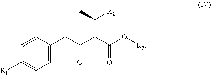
C1=C(CC(C(C(O[R5])=O)C(C)[R2])=O)C=CC([R1])=C1
